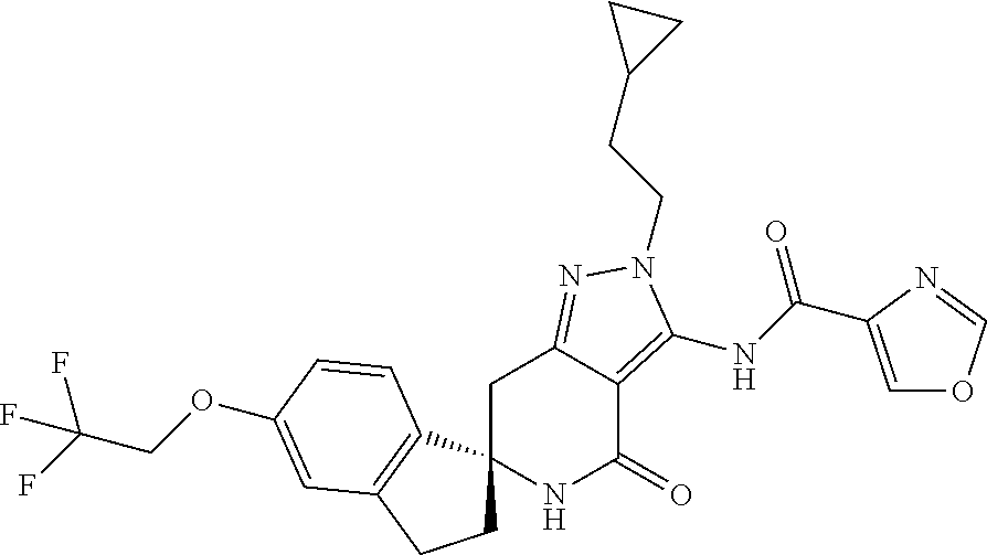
C1C2(C3=C(C1)C=C(OCC(F)(F)F)C=C3)NC(=O)C1=C(NC(=O)C3=COC=N3)N(CCC3CC3)N=C1C2
